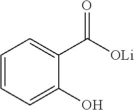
C1=CC=C(O)C(C([OLi])=O)=C1
